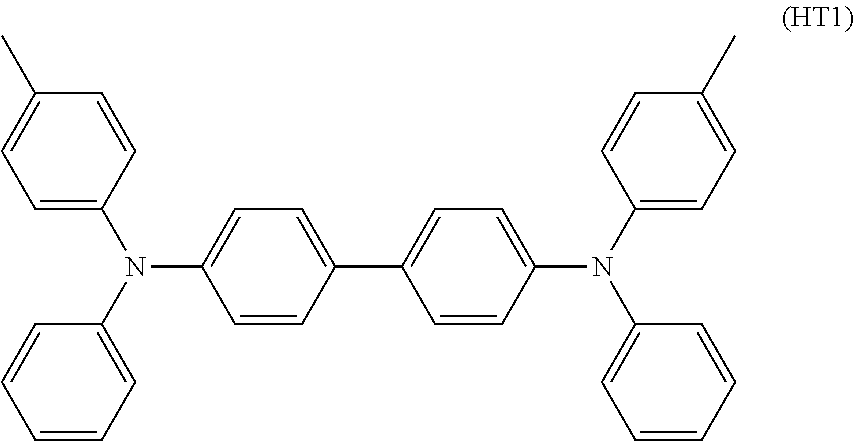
C1=CC(N(C2=CC=C(C)C=C2)C2=CC=CC=C2)=CC=C1C1=CC=C(N(C2=CC=C(C)C=C2)C2=CC=CC=C2)C=C1
